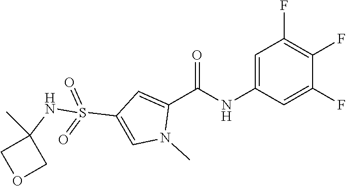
C1=C(NC(C2=CC(S(=O)(=O)NC3(C)COC3)=CN2C)=O)C=C(F)C(F)=C1F
